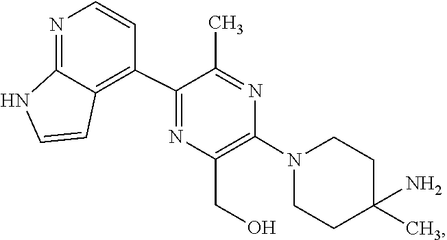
C1C(N)(C)CCN(C2=C(CO)N=C(C3=C4C(=NC=C3)NC=C4)C(C)=N2)C1
